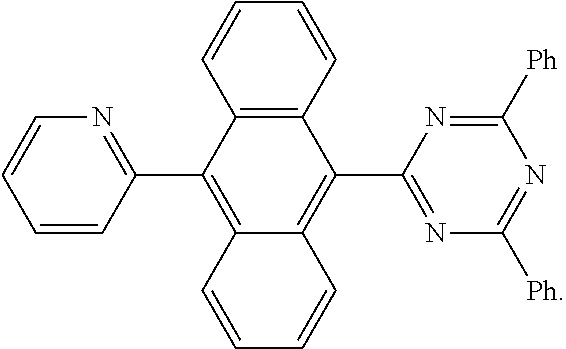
C12=C(C=CC=C1)C(C1=NC([Ph])=NC([Ph])=N1)=C1C(=C2C2=NC=CC=C2)C=CC=C1
